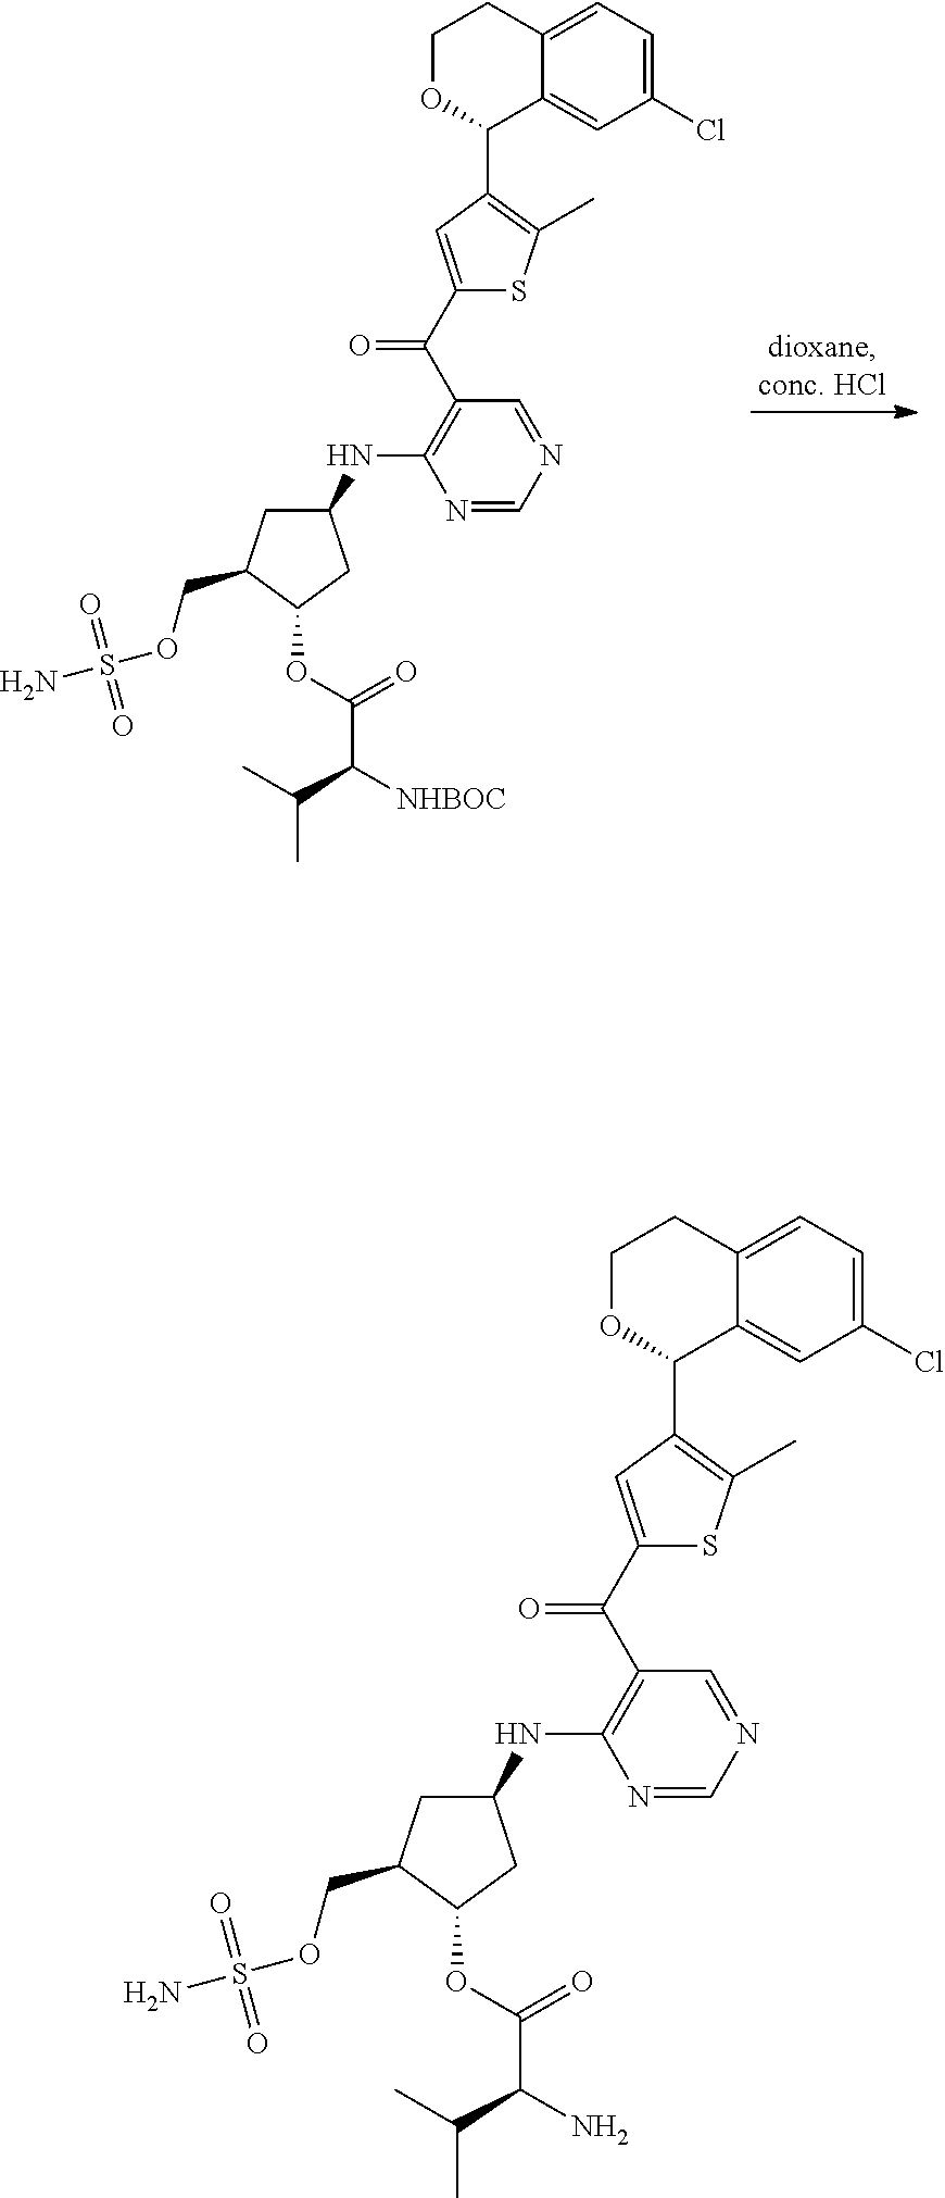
C1(NC2=C(C(=O)C3=CC(C4C5=CC(Cl)=CC=C5CCO4)=C(C)S3)C=NC=N2)CC(COS(N)(=O)=O)C(OC(=O)C(C(C)C)[NHBOC])C1.C1(NC2=C(C(=O)C3=CC(C4C5=CC(Cl)=CC=C5CCO4)=C(C)S3)C=NC=N2)CC(COS(N)(=O)=O)C(OC(=O)C(C(C)C)N)C1
